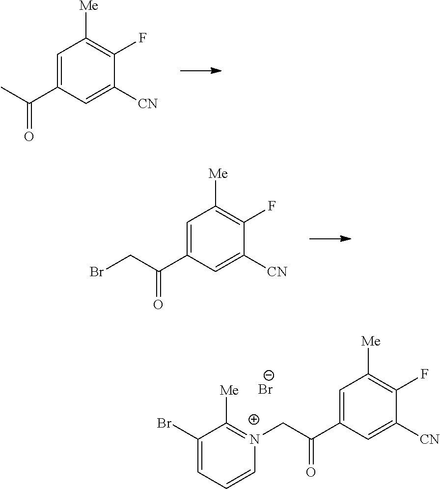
C1=C(C(C)=O)C=C([CN])C(F)=C1[Me].C1=C(C(CBr)=O)C=C([CN])C(F)=C1[Me].C1=C(C(C[N+]2=C([Me])C(Br)=CC=C2)=O)C=C([CN])C(F)=C1[Me].[Br-]
